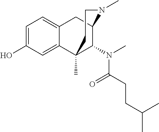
C1=C(O)C=C2C(=C1)CC1C(N(C)C(CCC(C)C)=O)C2(C)CCN1C
